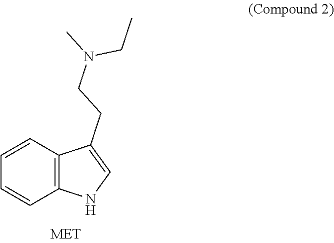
C1=CC2=C(C=C1)C(CCN(C)CC)=CN2
